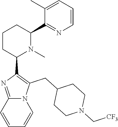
C1CC(C2=C(CC3CCN(C[CF3])CC3)N3C(=N2)C=CC=C3)N(C)C(C2=NC=CC=C2C)C1
